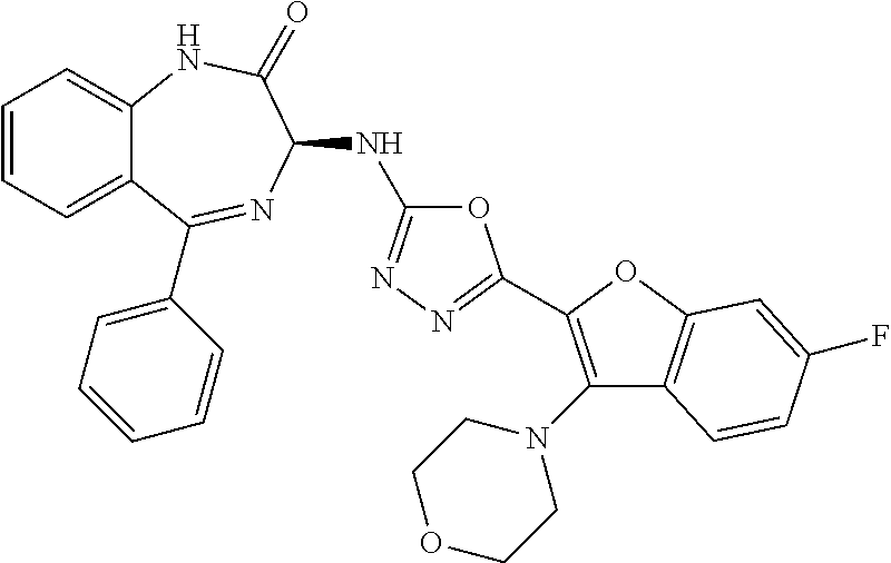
C1=C2C(=CC=C1)NC(=O)C(NC1=NN=C(C3=C(N4CCOCC4)C4=C(O3)C=C(F)C=C4)O1)N=C2C1=CC=CC=C1
